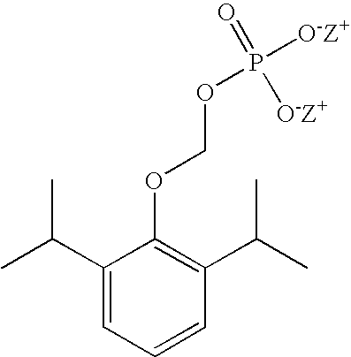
C1(C(C)C)=CC=CC(C(C)C)=C1OCOP([O-Z+])(=O)[O-Z+]
